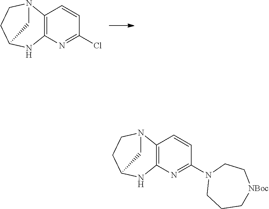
C12=C(N=C(Cl)C=C1)NC1CCN2C1.C12=C(N=C(N3CCC[NBoc]CC3)C=C1)NC1CCN2C1
